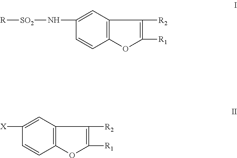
C1(N[SO2][R])=CC2=C(C=C1)OC([R1])=C2[R2].C1([X])=CC2=C(C=C1)OC([R1])=C2[R2]
